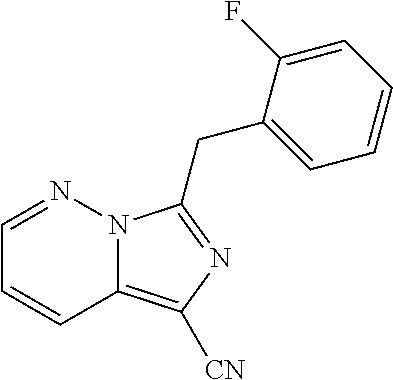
C1=NN2C(=C([CN])N=C2CC2=CC=CC=C2F)C=C1
